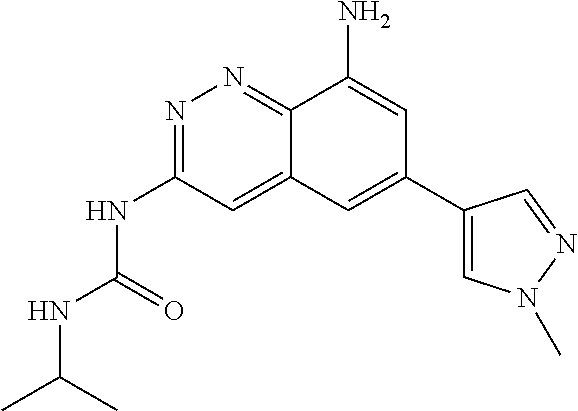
N1=C(NC(NC(C)C)=O)C=C2C(=N1)C(N)=CC(C1=CN(C)N=C1)=C2
